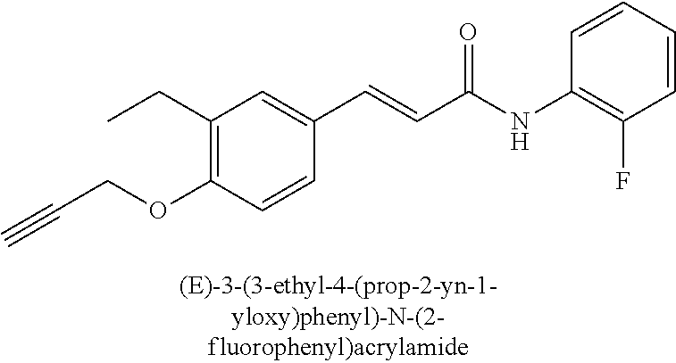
C1(CC)=C(OCC#C)C=CC(C=CC(NC2=C(F)C=CC=C2)=O)=C1
